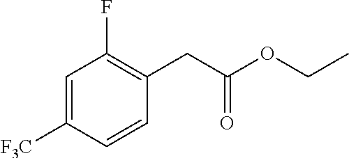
C1=C([F3C])C=CC(CC(=O)OCC)=C1F
